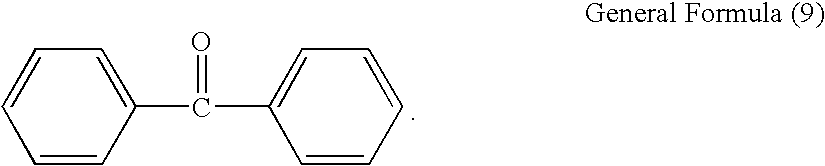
C1=CC(C(C2=CC=CC=C2)=O)=CC=C1
